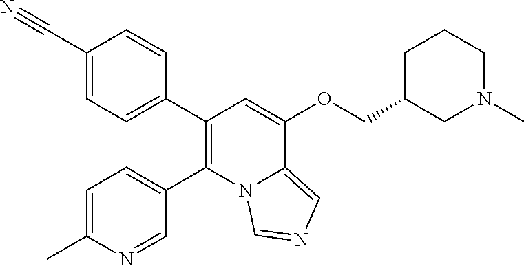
C1(C2=CC=C(C#N)C=C2)=C(C2=CC=C(C)N=C2)N2C(=CN=C2)C(OCC2CN(C)CCC2)=C1
